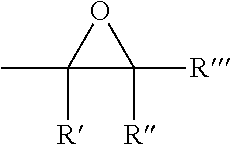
CC1([R])C([R])([R])O1
